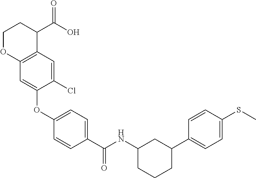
C12=C(C=C(Cl)C(OC3=CC=C(C(NC4CCCC(C5=CC=C(SC)C=C5)C4)=O)C=C3)=C1)C(C(O)=O)CCO2
